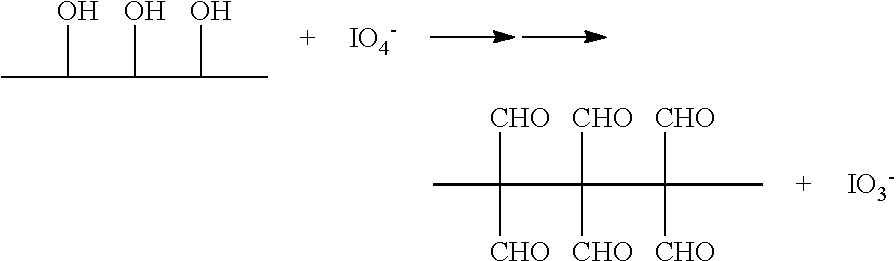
CC(C(O)C(C)O)O.[IO4-].CC(C([CHO])(C(C)([CHO])[CHO])[CHO])([CHO])[CHO].[IO3-]
